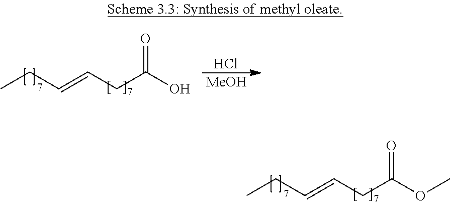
O=C(O)CC=CCC.Cl.[MeOH].O=C(OC)CC=CCC
